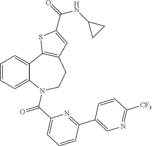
C1=CC=C2C(=C1)C1=C(CCN2C(C2=CC=CC(C3=CN=C([CF3])C=C3)=N2)=O)C=C(C(=O)NC2CC2)S1
